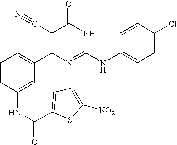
C1(NC(=O)C2=CC=C([NO2])S2)=CC(C2=C(C#N)C(=O)NC(NC3=CC=C(Cl)C=C3)=N2)=CC=C1
